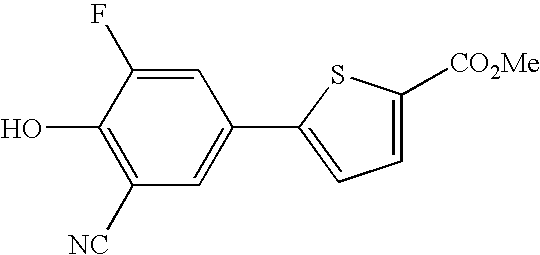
C1([NC])=C(O)C(F)=CC(C2=CC=C([CO2Me])S2)=C1
